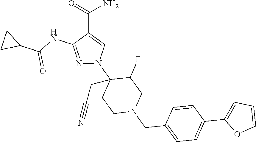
N1=C(NC(C2CC2)=O)C(C(=O)N)=CN1C1(CC#N)CCN(CC2=CC=C(C3=CC=CO3)C=C2)CC1F
